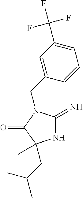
N1C(=N)N(CC2=CC(C(F)(F)F)=CC=C2)C(=O)C1(C)CC(C)C
